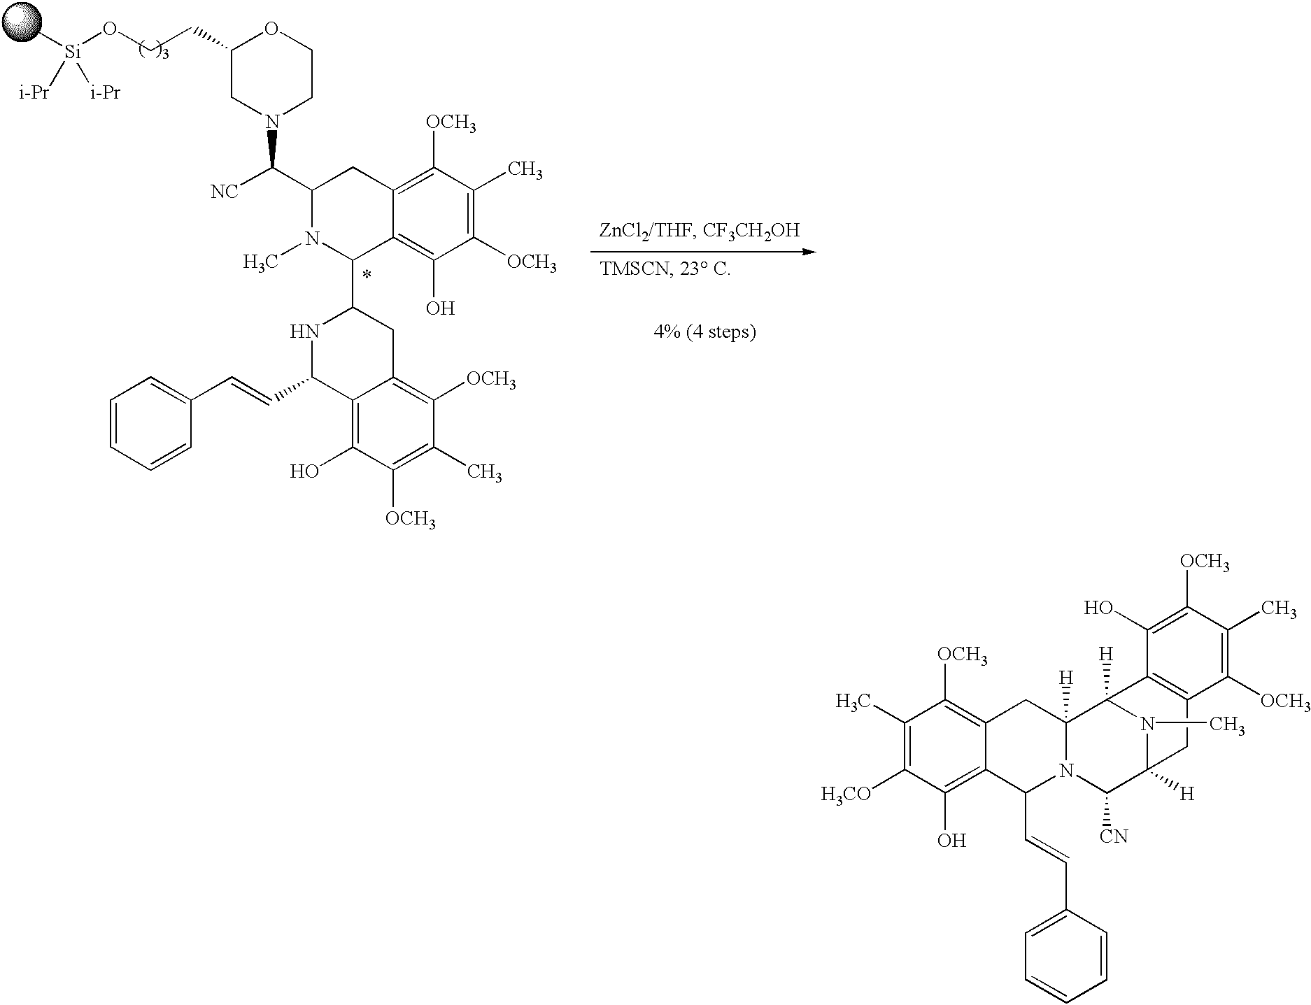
C1([OCH3])=C(C)C([OCH3])=C2C(=C1O)C(C=CC1=CC=CC=C1)NC(C1C3=C(O)C([OCH3])=C(C)C([OCH3])=C3CC(C([NC])N3CCOC(CCO[Si](C)([i-Pr])[i-Pr])C3)N1C)C2.C1(C)=C([H3CO])C(O)=C2C(=C1[OCH3])CC1([H])N(C2C=CC2=CC=CC=C2)C([CN])C2([H])N(C)C1([H])C1=C(C2)C([OCH3])=C(C)C([OCH3])=C1O
